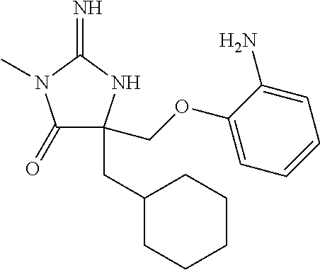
C1(=O)C(COC2=CC=CC=C2N)(CC2CCCCC2)NC(=N)N1C
